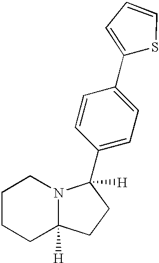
C1(C2([H])N3C([H])(CCCC3)CC2)=CC=C(C2=CC=CS2)C=C1
